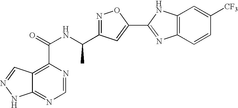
C12=NC=NC(C(NC(C3=NOC(C4=NC5=C(N4)C=C([CF3])C=C5)=C3)C)=O)=C1C=NN2
